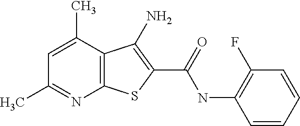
C12=C(C(C)=CC(C)=N1)C(N)=C(C(=O)NC1=C(F)C=CC=C1)S2
